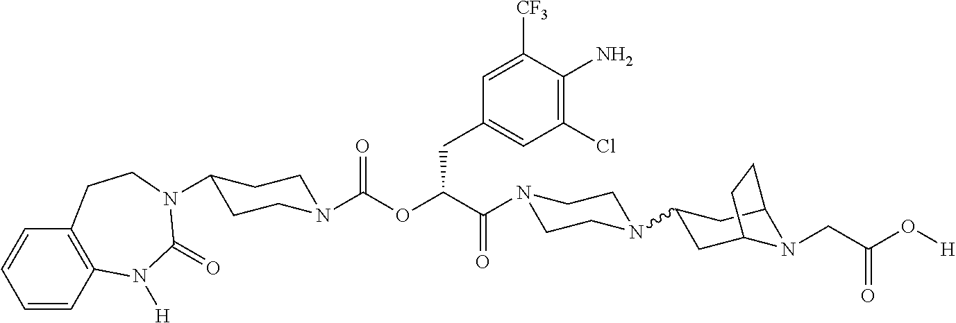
C1=CC2=C(C=C1)CCN(C1CCN(C(OC(C(=O)N3CCN(C4CC5N(CC(O[H])=O)C(C4)CC5)CC3)CC3=CC(Cl)=C(N)C([CF3])=C3)=O)CC1)C(=O)N2[H]
